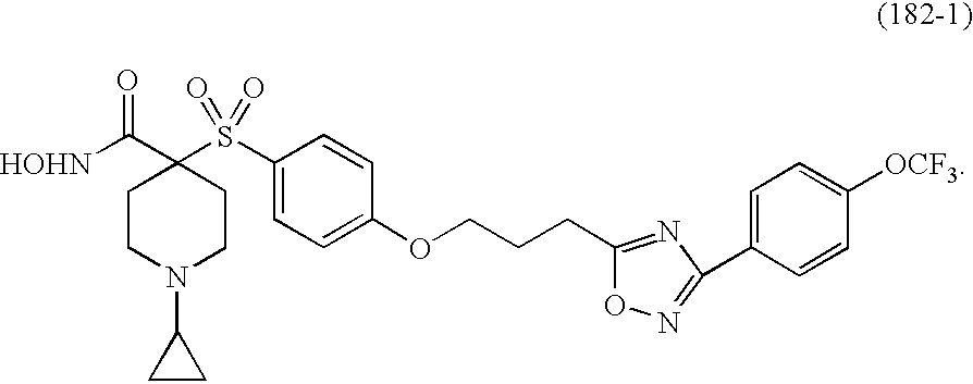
C1CN(C2CC2)CCC1(C([HOHN])=O)S(C1=CC=C(OCCCC2=NC(C3=CC=C([OCF3])C=C3)=NO2)C=C1)(=O)=O
